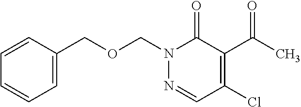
C1=C(COCN2N=CC(Cl)=C(C(C)=O)C2=O)C=CC=C1
